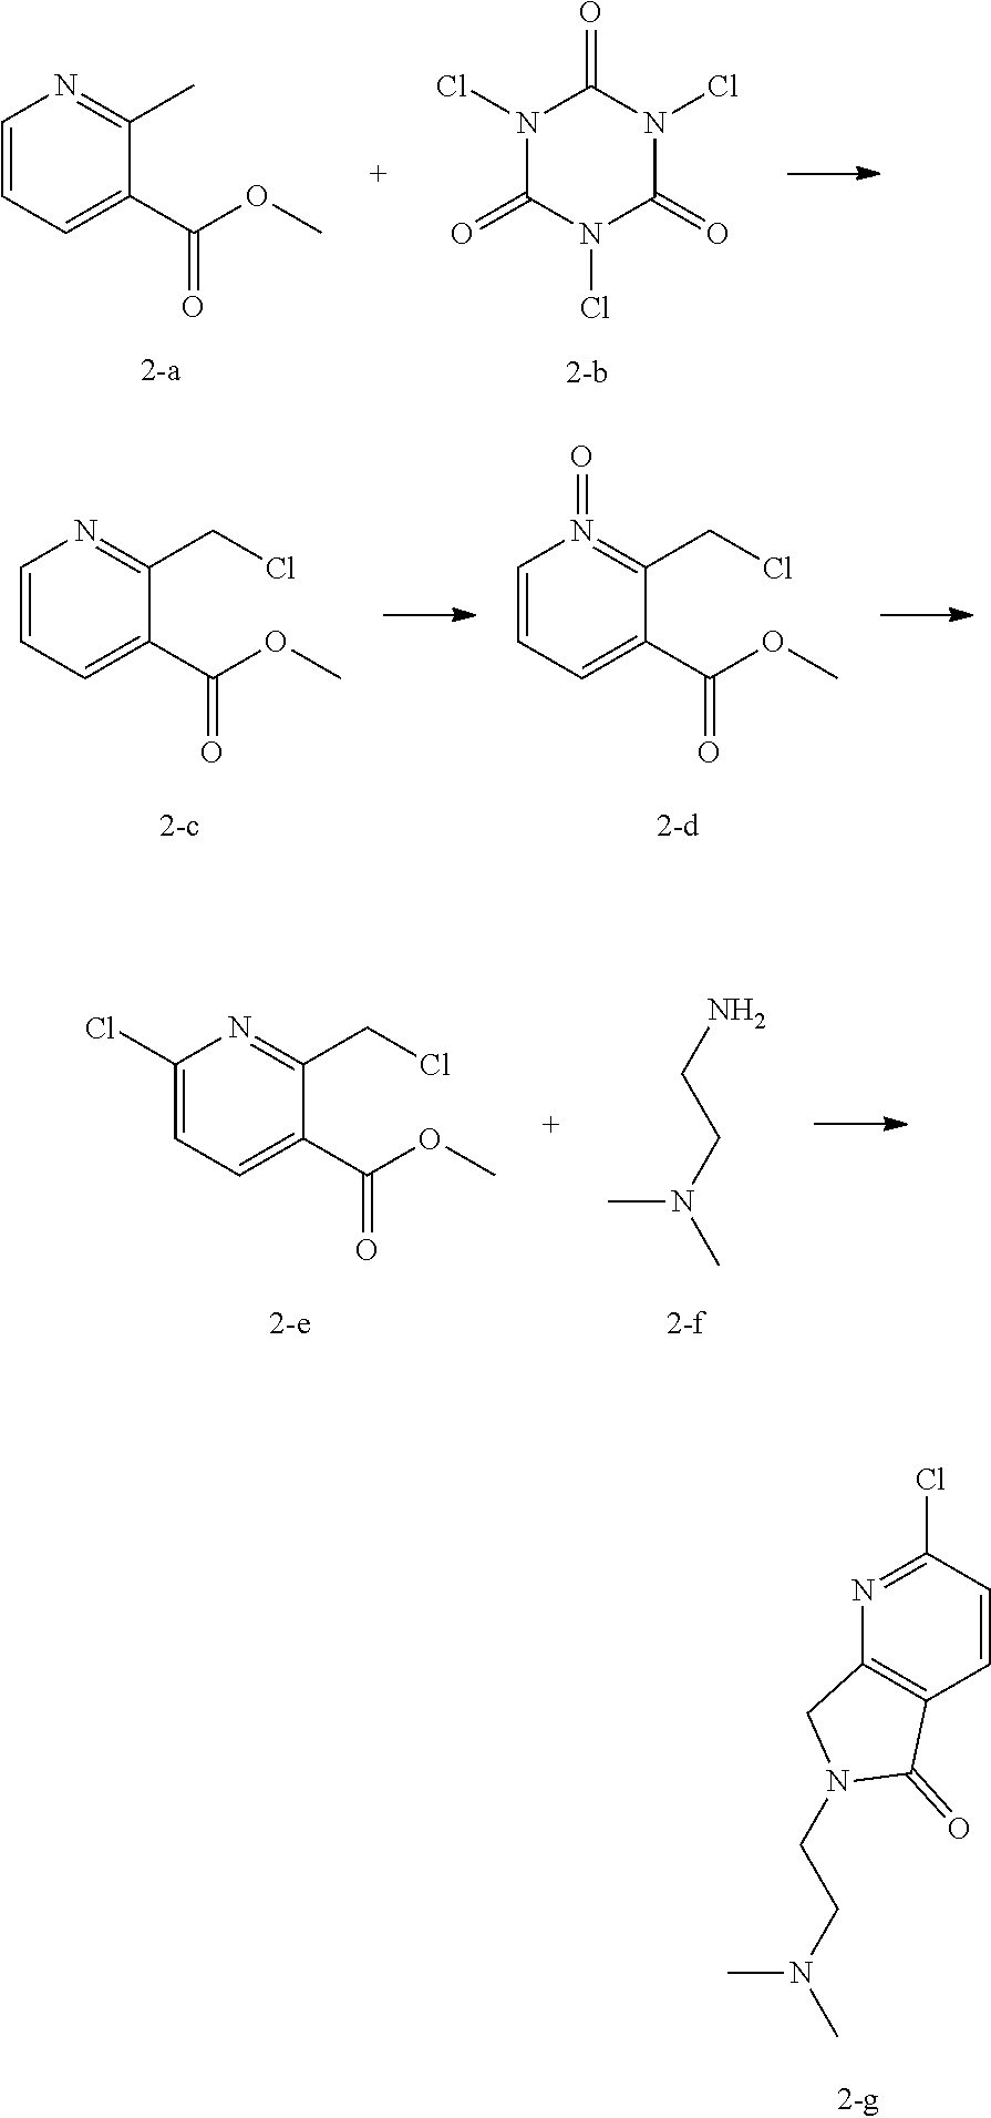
C(CN(C)C)N1CC2=C(C=CC(Cl)=N2)C1=O.C1=CC=C(C(OC)=O)C(C)=N1.N1(Cl)C(=O)N(Cl)C(=O)N(Cl)C1=O.C1=CC=C(C(OC)=O)C(CCl)=N1.C1=CC=C(C(OC)=O)C(CCl)=N1=O.C1(Cl)=CC=C(C(OC)=O)C(CCl)=N1.NCCN(C)C
